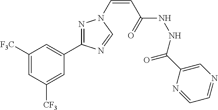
C1([F3C])=CC([CF3])=CC(C2=NN(C=CC(NNC(C3=CN=CC=N3)=O)=O)C=N2)=C1
